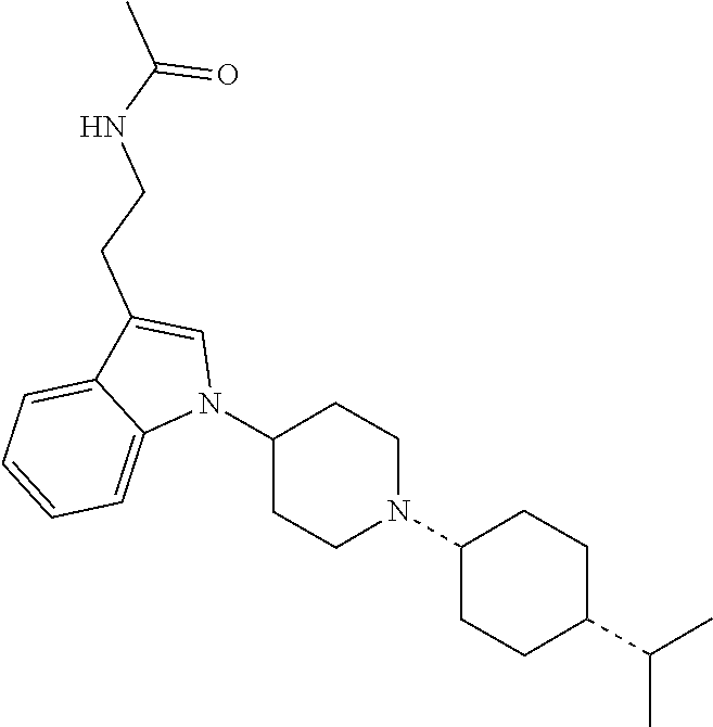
N1(C2CCN(C3CCC(C(C)C)CC3)CC2)C=C(CCNC(C)=O)C2=CC=CC=C12
